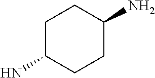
C1C(N)CCC(N)C1
